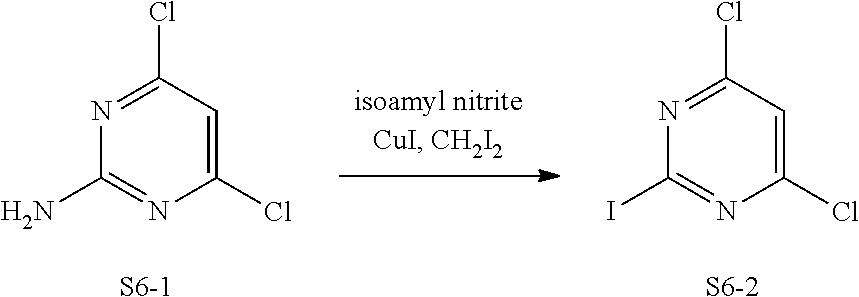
C1(Cl)=CC(Cl)=NC(I)=N1.[S6-2].C1(Cl)=CC(Cl)=NC(N)=N1.[S6-1]
